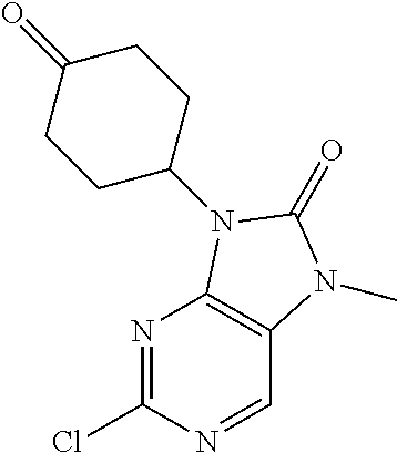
C1(Cl)=NC2=C(C=N1)N(C)C(=O)N2C1CCC(=O)CC1
